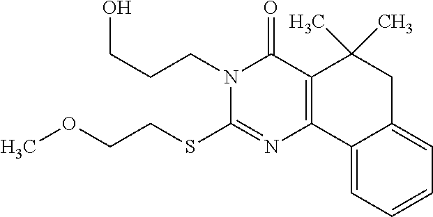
N1(CCCO)C(SCCOC)=NC2=C(C1=O)C(C)(C)CC1=CC=CC=C21
